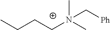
CCCCN(C)(C)C[Ph]
